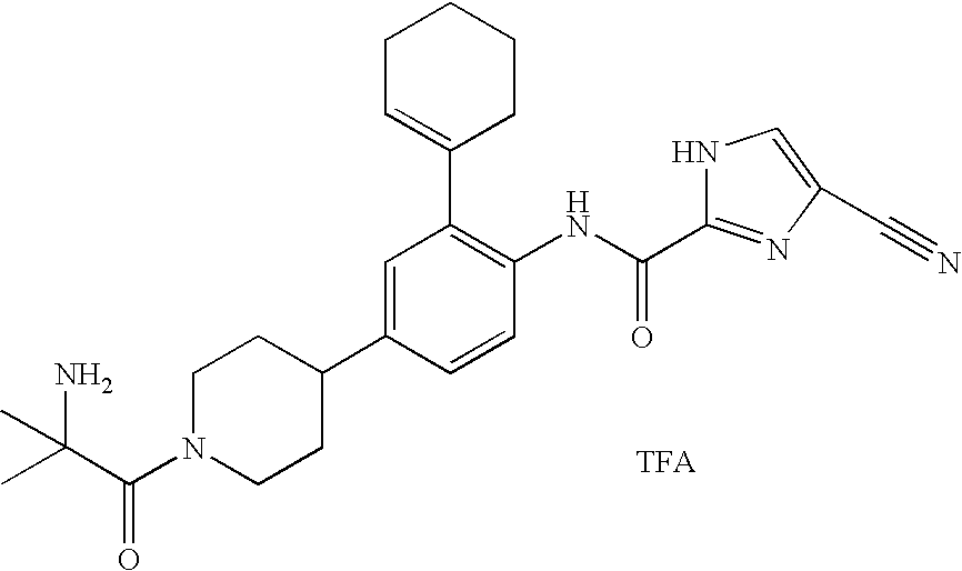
C1(C2=CCCCC2)=C(NC(=O)C2=NC(C#N)=CN2)C=CC(C2CCN(C(C(C)(N)C)=O)CC2)=C1.[TFA]
